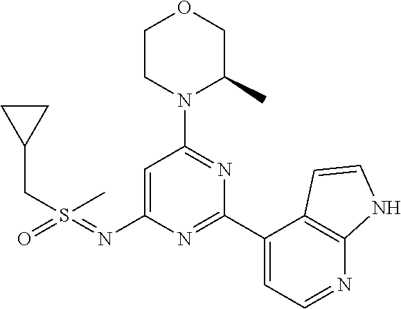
C1=C(N=S(=O)(C)CC2CC2)N=C(C2=CC=NC3=C2C=CN3)N=C1N1C(C)COCC1
